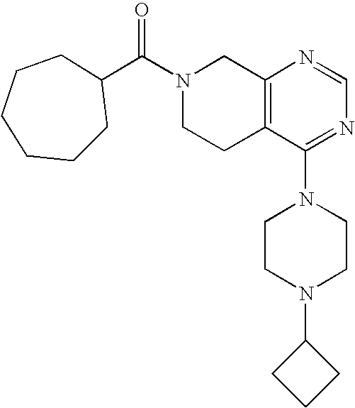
C1(C(N2CCC3=C(C2)N=CN=C3N2CCN(C3CCC3)CC2)=O)CCCCCC1
